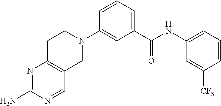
C1CN(C2=CC(C(NC3=CC=CC([CF3])=C3)=O)=CC=C2)CC2=C1N=C(N)N=C2
